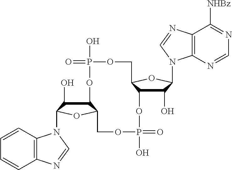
C12=C(N=CN=C1[NHBz])N(C1C(O)C3C(O1)COP(=O)(O)OC1C(O)C(N4C5=C(C=CC=C5)N=C4)OC1COP(=O)(O)O3)C=N2
